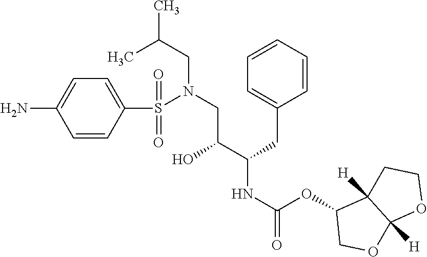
C1=CC(S(N(CC(C(CC2=CC=CC=C2)NC(=O)OC2COC3([H])C2([H])CCO3)O)CC(C)C)(=O)=O)=CC=C1N
